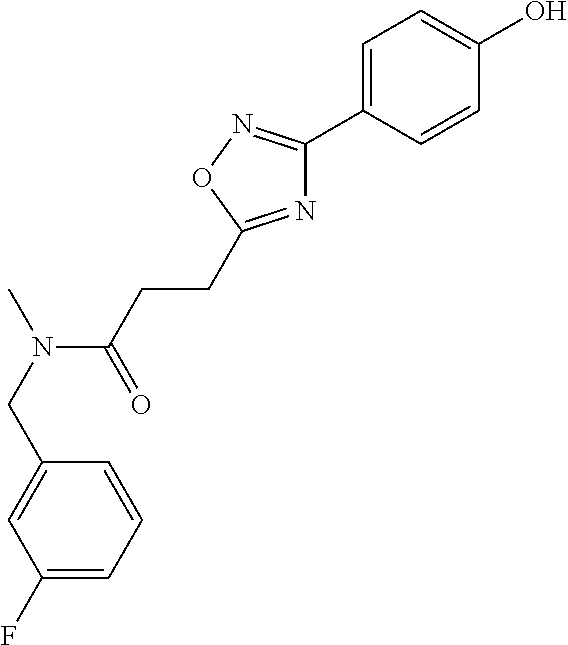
C(C1=CC(F)=CC=C1)N(C(=O)CCC1=NC(C2=CC=C(O)C=C2)=NO1)C
